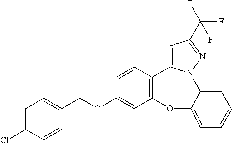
C1(OCC2=CC=C(Cl)C=C2)=CC2=C(C=C1)C1=CC(C(F)(F)F)=NN1C1=CC=CC=C1O2
